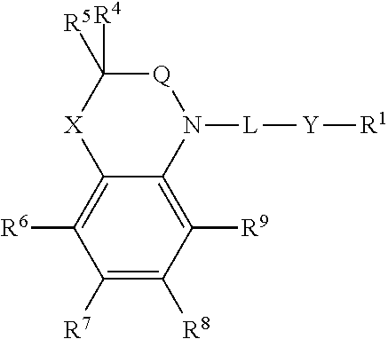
C1([R7])=C([R8])C([R9])=C2C(=C1[R6])[X]C([R5])([R4])[Q]N2[L][Y][R1]
